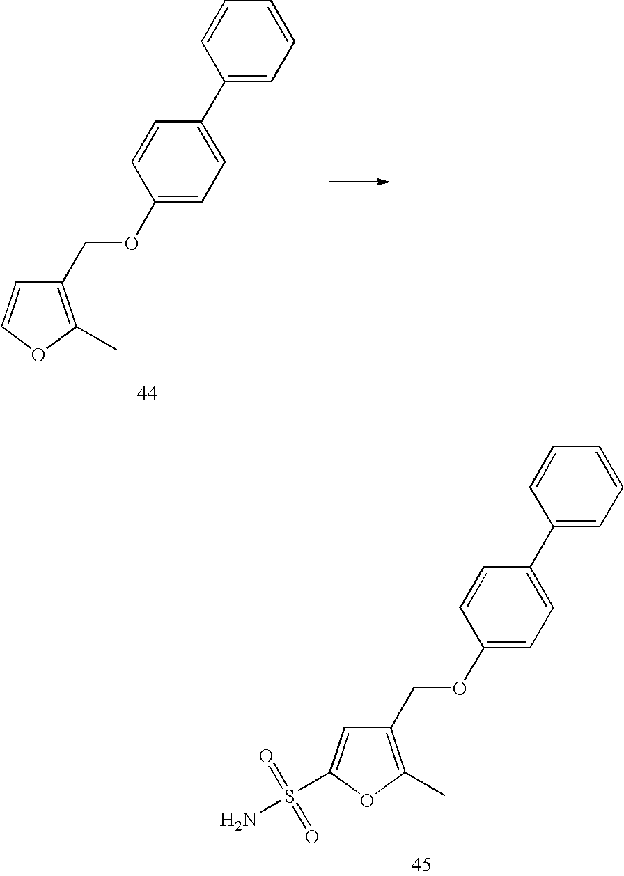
C1(COC2=CC=C(C3=CC=CC=C3)C=C2)=C(C)OC=C1.C1(COC2=CC=C(C3=CC=CC=C3)C=C2)=C(C)OC(S(=O)(=O)N)=C1
